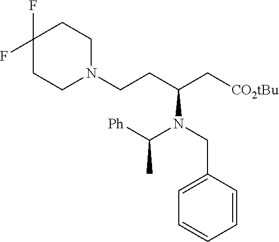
C1(F)(F)CCN(CCC(C[CO2tBu])N(CC2=CC=CC=C2)C([Ph])C)CC1
